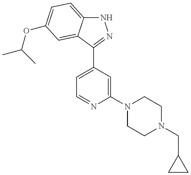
N1C2=CC=C(OC(C)C)C=C2C(C2=CC=NC(N3CCN(CC4CC4)CC3)=C2)=N1
